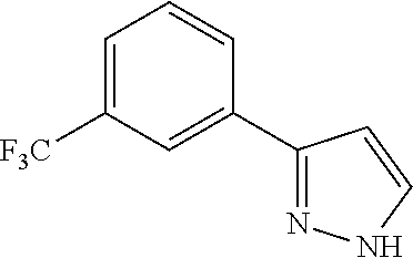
C1=C([F3C])C=C(C2=NNC=C2)C=C1
